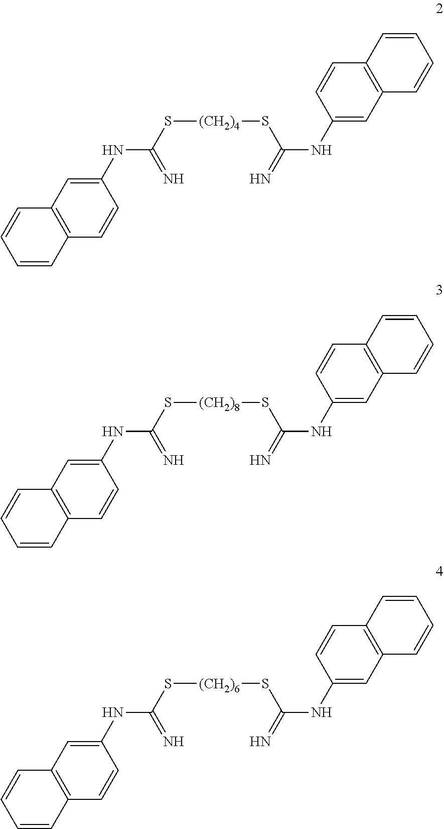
C1=CC2=C(C=C1NC(S[(CH2)4]SC(NC1=CC3=C(C=C1)C=CC=C3)=N)=N)C=CC=C2.C1=CC2=C(C=C1NC(S[(CH2)8]SC(NC1=CC3=C(C=C1)C=CC=C3)=N)=N)C=CC=C2.C1=CC2=C(C=C1NC(S[(CH2)6]SC(NC1=CC3=C(C=C1)C=CC=C3)=N)=N)C=CC=C2
